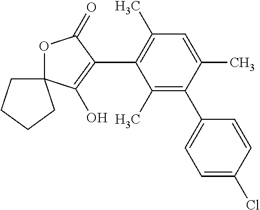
C1=C(C)C(C2=CC=C(Cl)C=C2)=C(C)C(C2=C(O)C3(OC2=O)CCCC3)=C1C
